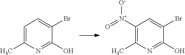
C1=C(C)N=C(O)C(Br)=C1.C1([N+](=O)[O-])=C(C)N=C(O)C(Br)=C1
